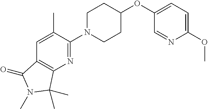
C1N(C2=NC3=C(C=C2C)C(=O)N(C)C3(C)C)CCC(OC2=CC=C(OC)N=C2)C1
